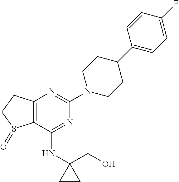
N1=C(NC2(CO)CC2)C2=C(N=C1N1CCC(C3=CC=C(F)C=C3)CC1)CCS2=O
